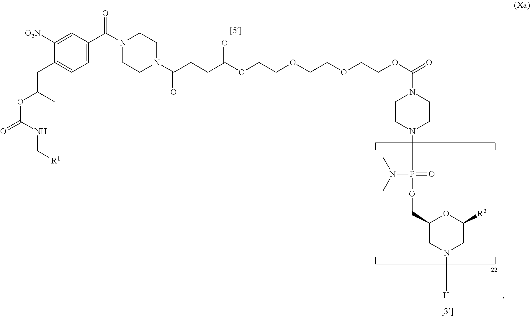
C1=C(C(N2CCN(C(CCC(OCCOCCOCCOC(=O)N3CCN(P(N(C)C)(=O)OCC4CN([H])CC([R2])O4)CC3)=O)=O)CC2)=O)C=C([O2N])C(CC(OC(=O)NC[R1])C)=C1
